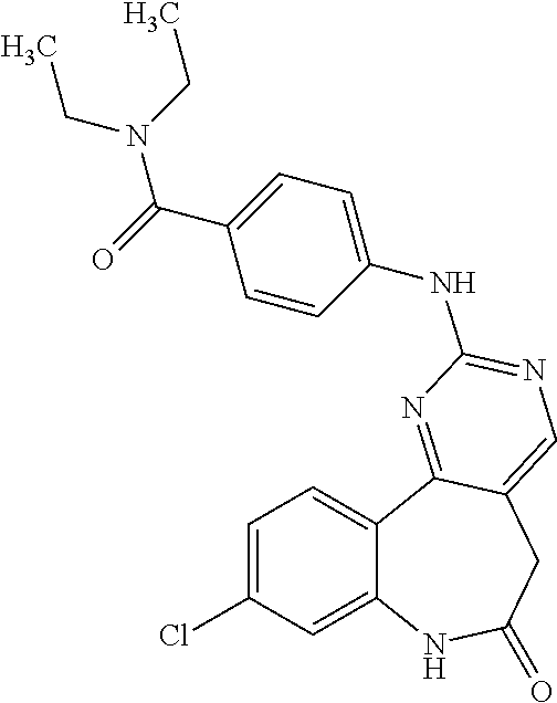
C1=C(Cl)C=C2C(=C1)C1=NC(NC3=CC=C(C(=O)N(CC)CC)C=C3)=NC=C1CC(=O)N2
